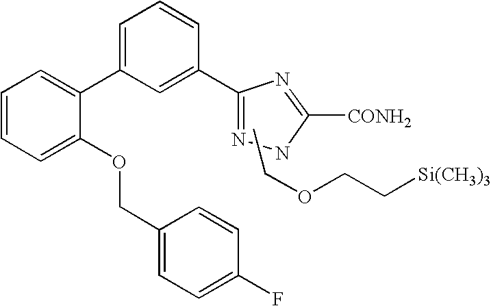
C1(C2=CC=CC(C3=NNC([CONH2])=N3)=C2)=CC=CC=C1OCC1=CC=C(F)C=C1.CCOCC[Si(CH3)3]
